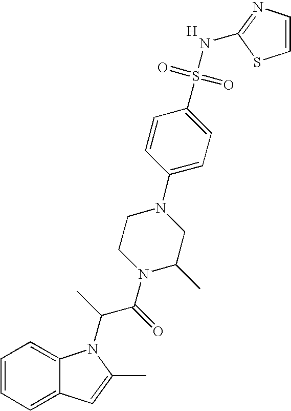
C1=CC=C2C(=C1)N(C(C(N1C(C)CN(C3=CC=C(S(=O)(=O)NC4=NC=CS4)C=C3)CC1)=O)C)C(C)=C2.[H]
